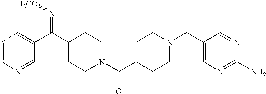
C1=CN=CC(C(C2CCN(C(C3CCN(CC4=CN=C(N)N=C4)CC3)=O)CC2)=N[H3CO])=C1
